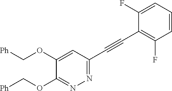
C1(OC[Ph])=CC(C#CC2=C(F)C=CC=C2F)=NN=C1OC[Ph]
